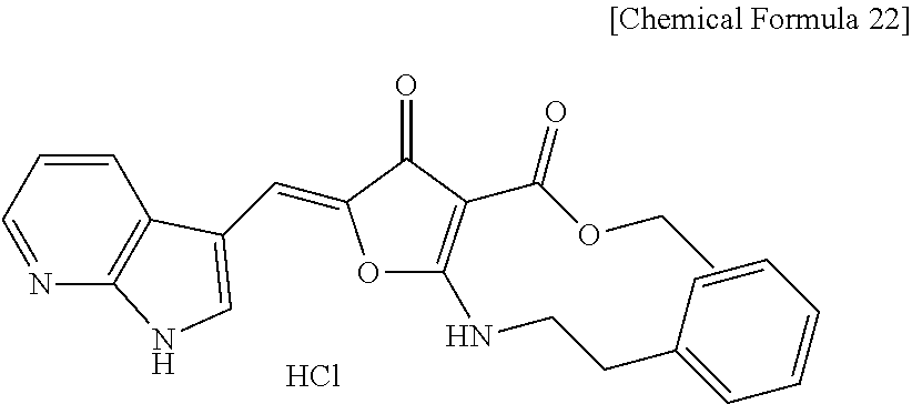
Cl.C1=CC=NC2=C1C(C=C1OC(NCCC3=CC=CC=C3)=C(C(OCC)=O)C1=O)=CN2
